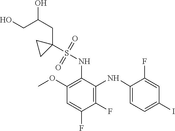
C1(OC)=C(NS(C2(CC(CO)O)CC2)(=O)=O)C(NC2=CC=C(I)C=C2F)=C(F)C(F)=C1
